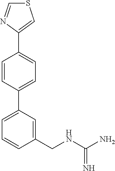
C1=CC(C2=CC=CC(CNC(N)=N)=C2)=CC=C1C1=CSC=N1
